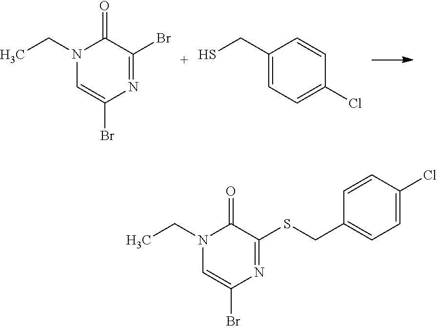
N1(CC)C=C(Br)N=C(Br)C1=O.C1(CS)=CC=C(Cl)C=C1.N1(CC)C=C(Br)N=C(SCC2=CC=C(Cl)C=C2)C1=O
